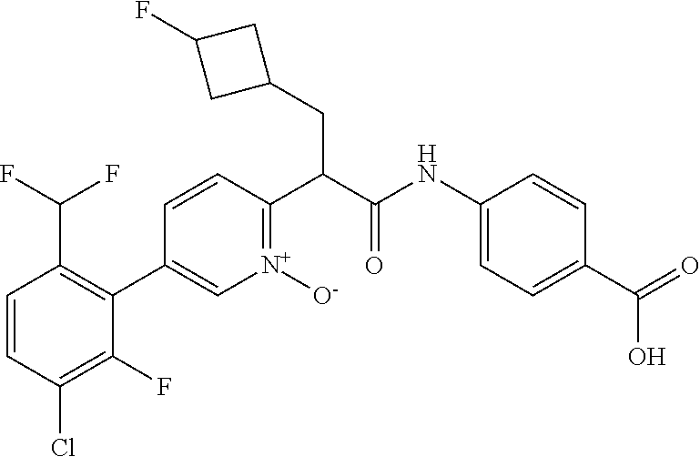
C1=CC(Cl)=C(F)C(C2=C[N+]([O-])=C(C(CC3CC(F)C3)C(=O)NC3=CC=C(C(=O)O)C=C3)C=C2)=C1C(F)F
